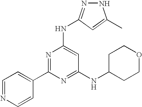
C1(C2=NC(NC3=NNC(C)=C3)=CC(NC3CCOCC3)=N2)=CC=NC=C1.[H]
